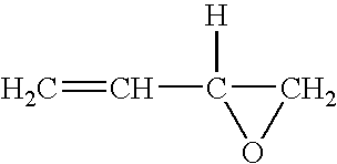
C=CC1([H])OC1
